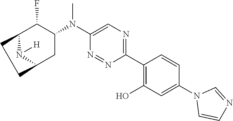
C1(C2=C(O)C=C(N3C=CN=C3)C=C2)=NC=C(N(C2C(F)C3N([H])C(C2)CC3)C)N=N1
